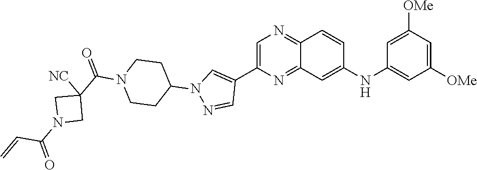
C1=C(C2=CN(C3CCN(C(C4([NC])CN(C(=O)C=C)C4)=O)CC3)N=C2)N=C2C(=N1)C=CC(NC1=CC([OMe])=CC([OMe])=C1)=C2
